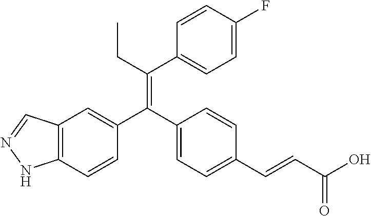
C12=C(C=CC(C(C3=CC=C(C=CC(O)=O)C=C3)=C(CC)C3=CC=C(F)C=C3)=C1)NN=C2
